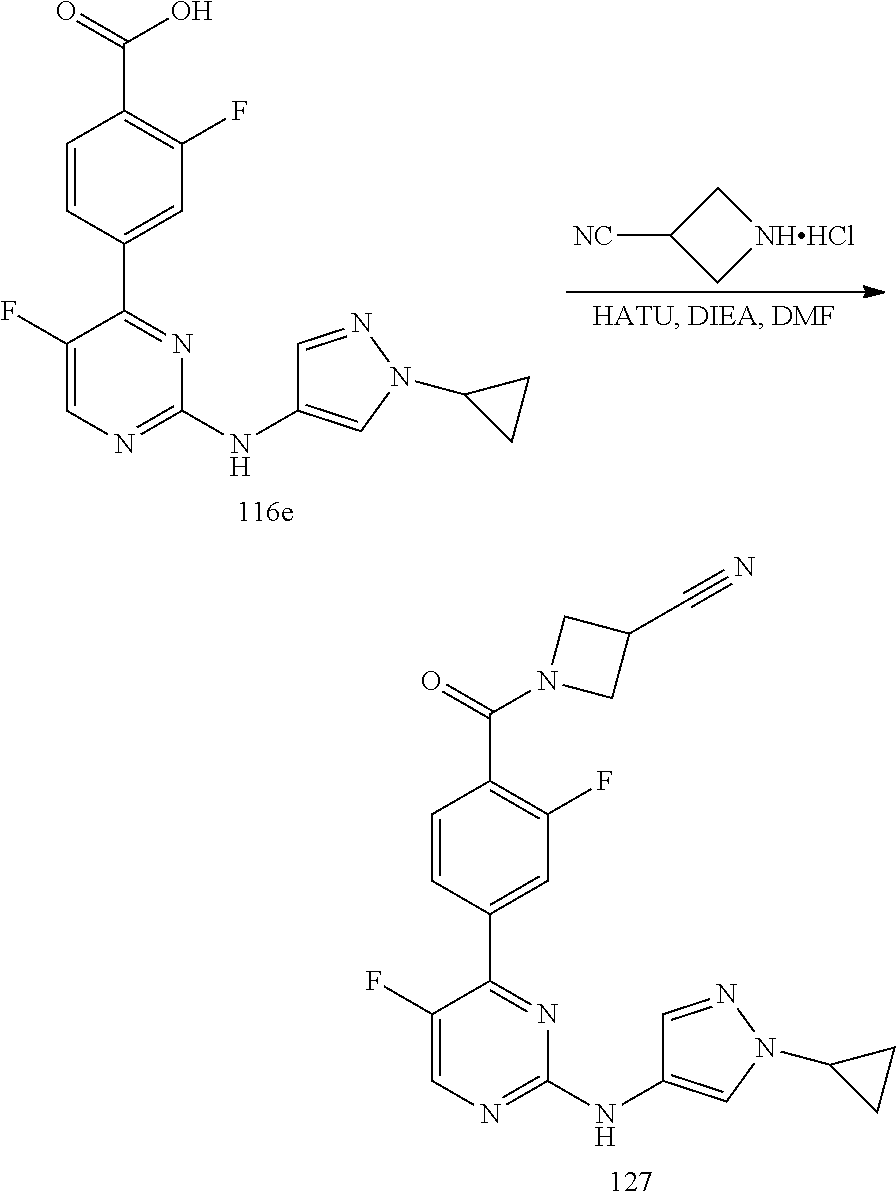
C1(F)=CN=C(NC2=CN(C3CC3)N=C2)N=C1C1=CC(F)=C(C(=O)N2CC(C#N)C2)C=C1.C1(F)=CN=C(NC2=CN(C3CC3)N=C2)N=C1C1=CC(F)=C(C(=O)O)C=C1.[NC]C1C[NHHCl]C1
